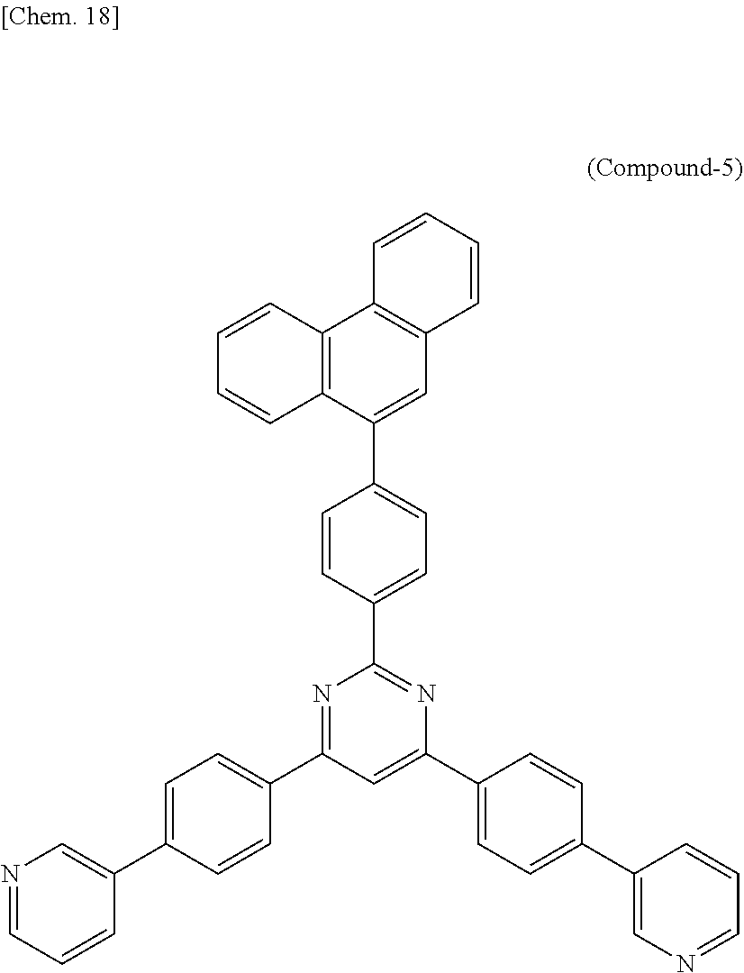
C1(C2=CC=C(C3=CN=CC=C3)C=C2)=NC(C2=CC=C(C3=CC4=C(C5=C3C=CC=C5)C=CC=C4)C=C2)=NC(C2=CC=C(C3=CN=CC=C3)C=C2)=C1
